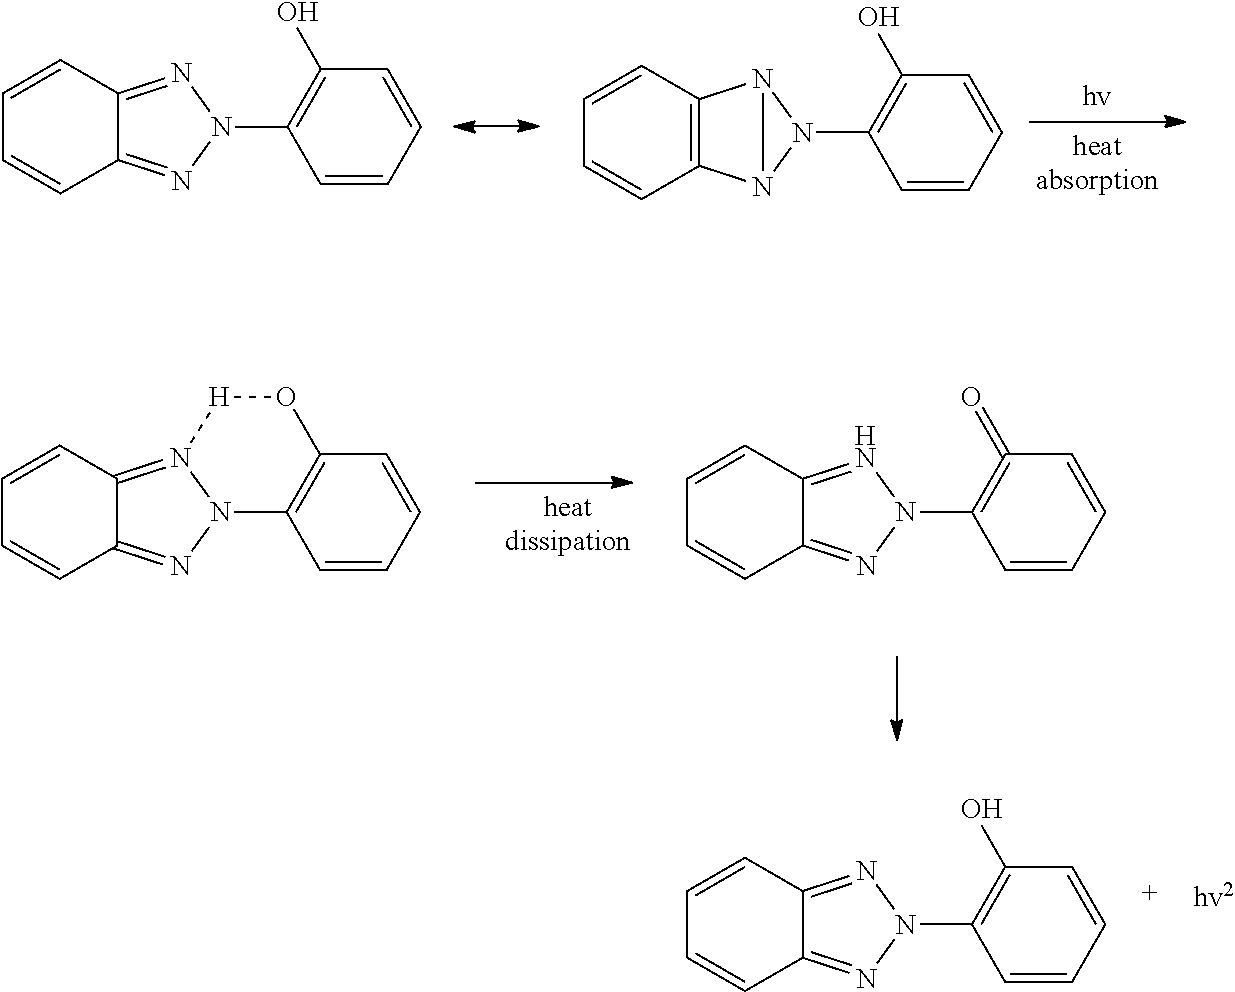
C1=CC2=NN(C3=C(O)C=CC=C3)N=C2C=C1.C1=CC2=C(C=C1)N1N(C3=C(O)C=CC=C3)N21.C1=CC2=N3N(N=C2C=C1)C1=C(C=CC=C1)O[H]3.C1=CC2=NN(C3=C(=O)C=CC=C3)N=C2C=C1.C1=CC2=NN(C3=C(O)C=CC=C3)N=C2C=C1
